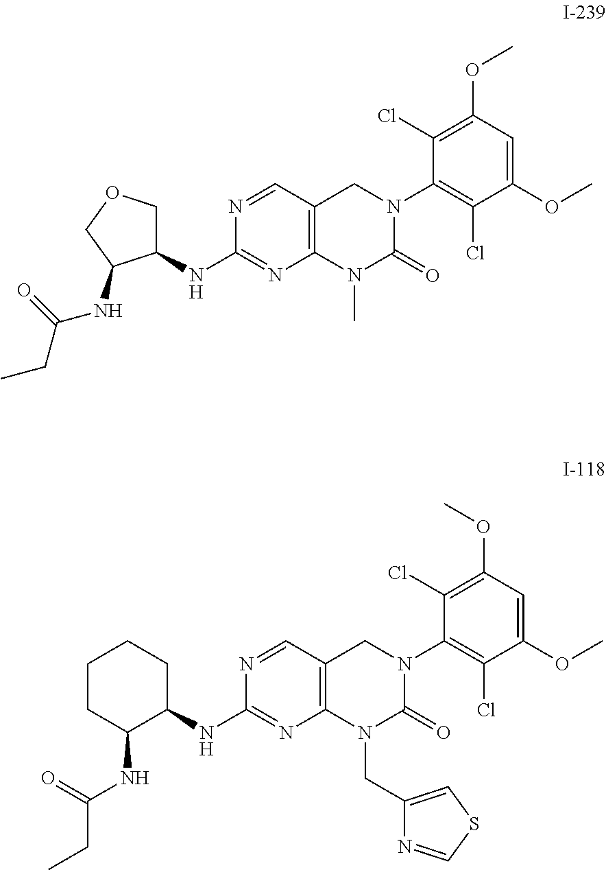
N1=CC2=C(N=C1NC1COCC1NC(CC)=O)N(C)C(=O)N(C1=C(Cl)C(OC)=CC(OC)=C1Cl)C2.N1=CC2=C(N=C1NC1CCCCC1NC(CC)=O)N(CC1=CSC=N1)C(=O)N(C1=C(Cl)C(OC)=CC(OC)=C1Cl)C2
